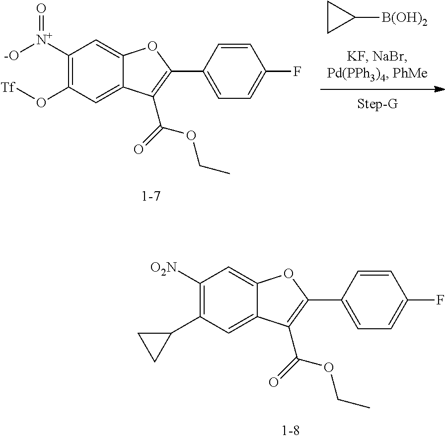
C1([O2N])=C(C2CC2)C=C2C(=C1)OC(C1=CC=C(F)C=C1)=C2C(=O)OCC.C1CC1[B(OH)2].C1([N+]([-O])=O)=C(O[Tf])C=C2C(=C1)OC(C1=CC=C(F)C=C1)=C2C(=O)OCC
